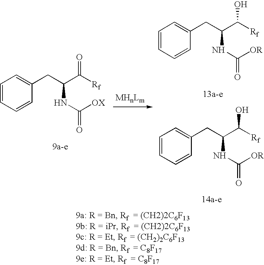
C1=CC=CC(CC(C([Rf])O)NC(=O)[OR])=C1.C1=CC=CC(CC(C([Rf])O)NC(=O)[OR])=C1.C1=CC=CC(CC(C([Rf])=O)NC(=O)[OX])=C1
